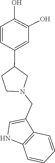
C1=CC=CC2=C1C(CN1CC(C3=CC(O)=C(O)C=C3)CC1)=CN2
